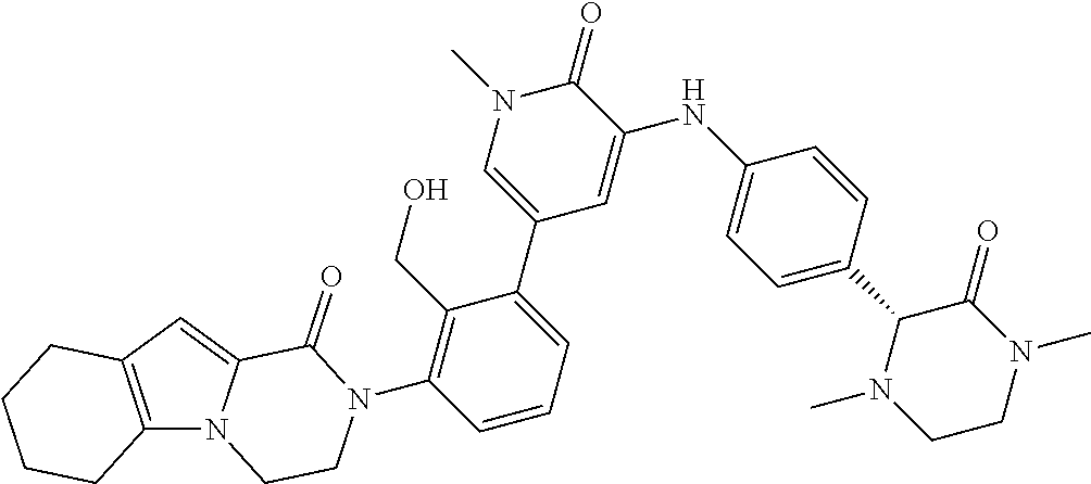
C12=C(C=C3N1CCN(C1=C(CO)C(C4=CN(C)C(=O)C(NC5=CC=C(C6N(C)CCN(C)C6=O)C=C5)=C4)=CC=C1)C3=O)CCCC2
